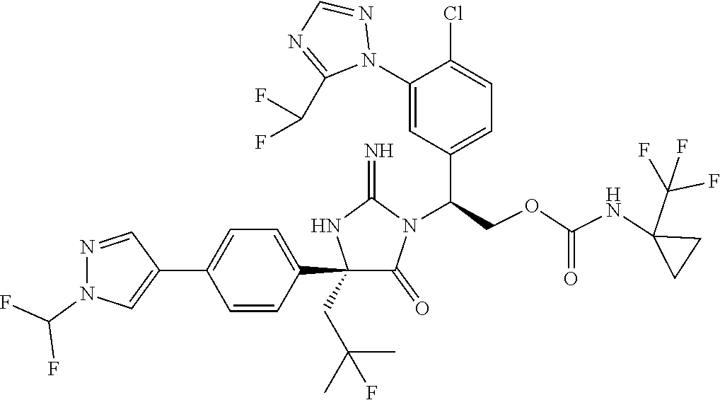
C1(C2=CC=C(C3=CN(C(F)F)N=C3)C=C2)(CC(C)(C)F)C(=O)N(C(COC(NC2(C(F)(F)F)CC2)=O)C2=CC=C(Cl)C(N3N=CN=C3C(F)F)=C2)C(=N)N1
